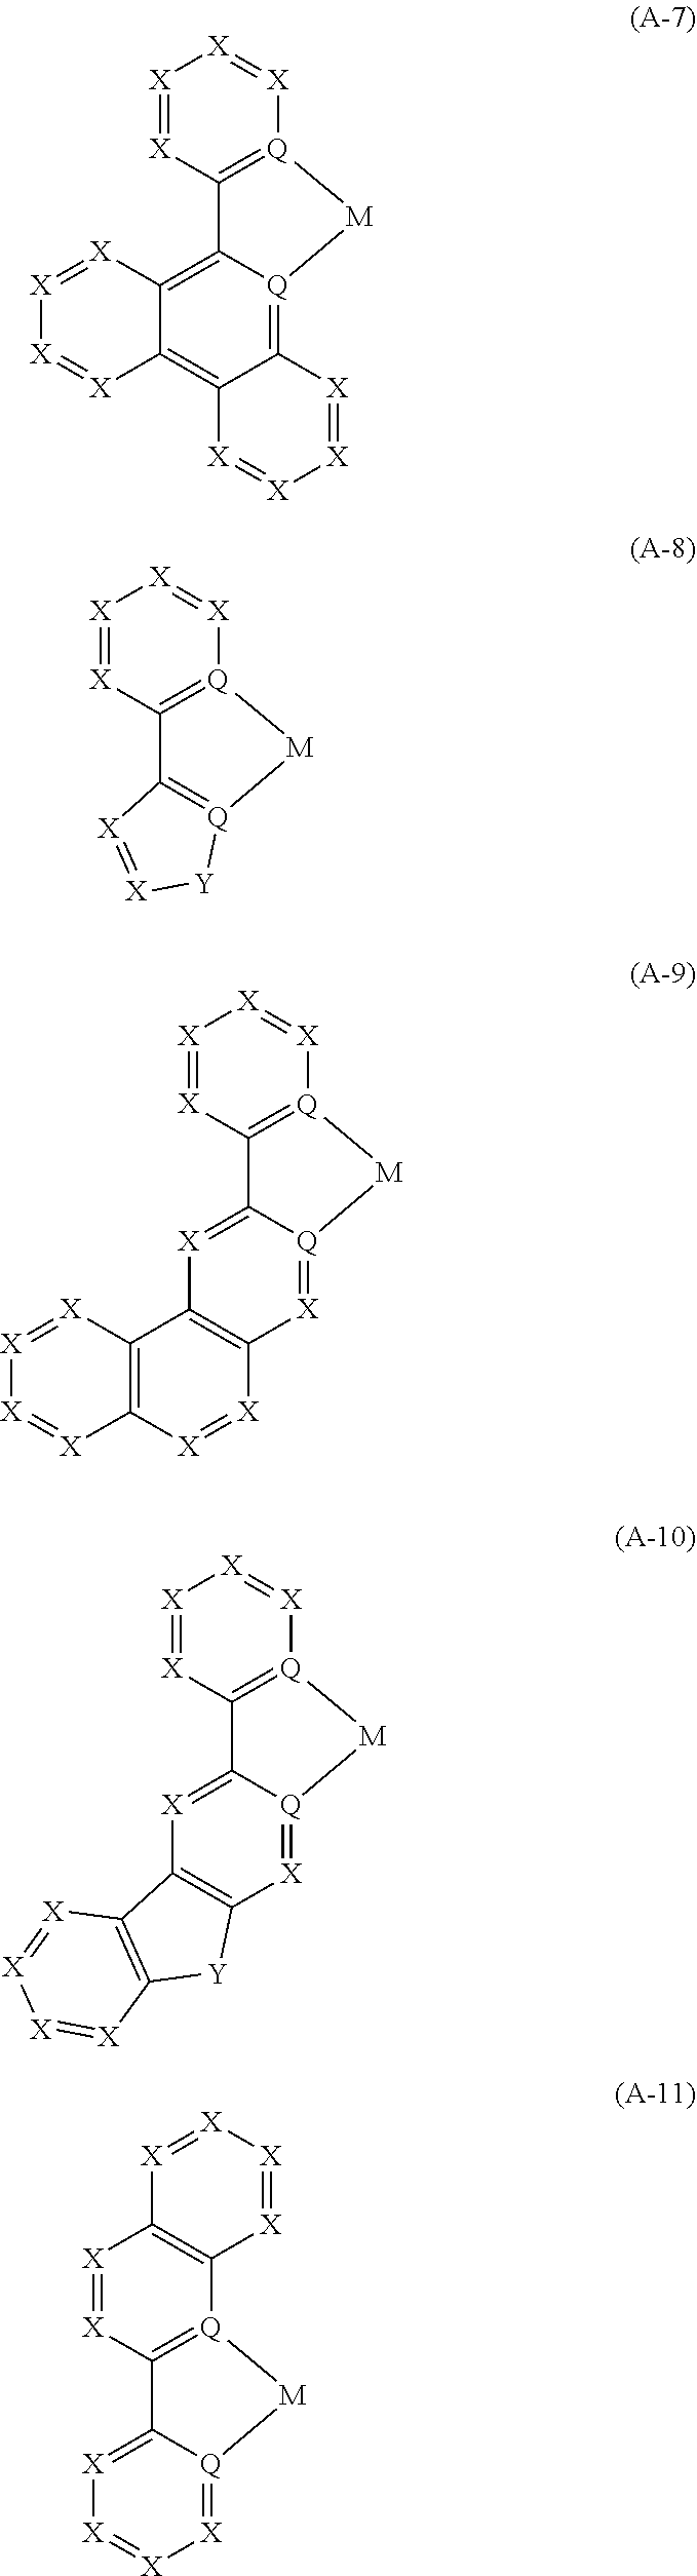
[X]1=[X]C2=[Q]([X]=[X]1)[M][Q]1=C3C(=C4C(=C21)[X]=[X][X]=[X]4)[X]=[X][X]=[X]3.[X]1=[X]C2=[Q]([X]=[X]1)[M][Q]1=C2[X]=[X][Y]1.[X]1=[X]C2=[Q]([X]=[X]1)[M][Q]1=[X]C3=C([X]=C21)C1=C([X]=[X]3)[X]=[X][X]=[X]1.[X]1=[X]C2=[Q]([X]=[X]1)[M][Q]1=[X]C3=C([X]=C21)C1=C([Y]3)[X]=[X][X]=[X]1.[X]1=[X]C2=[Q](C3=C1[X]=[X][X]=[X]3)[M][Q]1=[X][X]=[X][X]=C21
